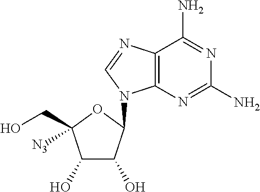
C12=C(N=C(N)N=C1N)N(C1C(O)C(O)C(CO)([N3])O1)C=N2
